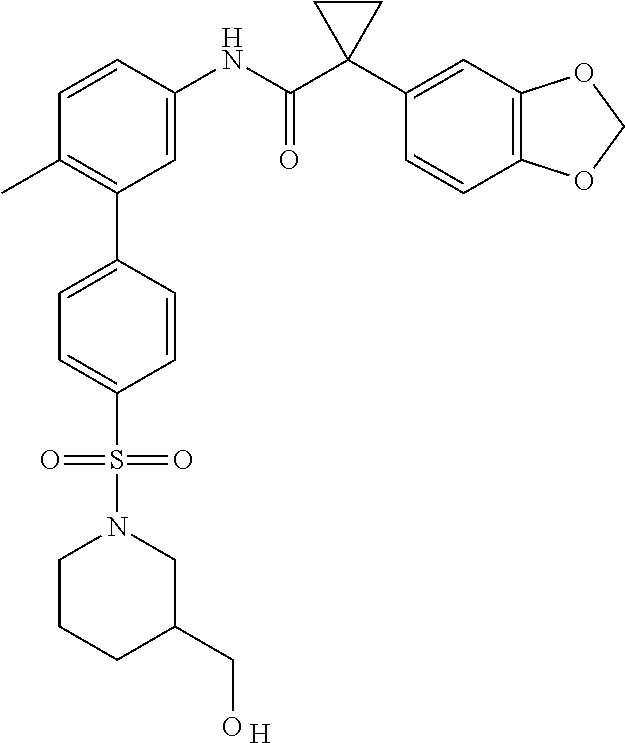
C1=C(NC(C2(C3=CC4=C(C=C3)OCO4)CC2)=O)C=CC(C)=C1C1=CC=C(S(=O)(=O)N2CCCC(CO)C2)C=C1.[H]
